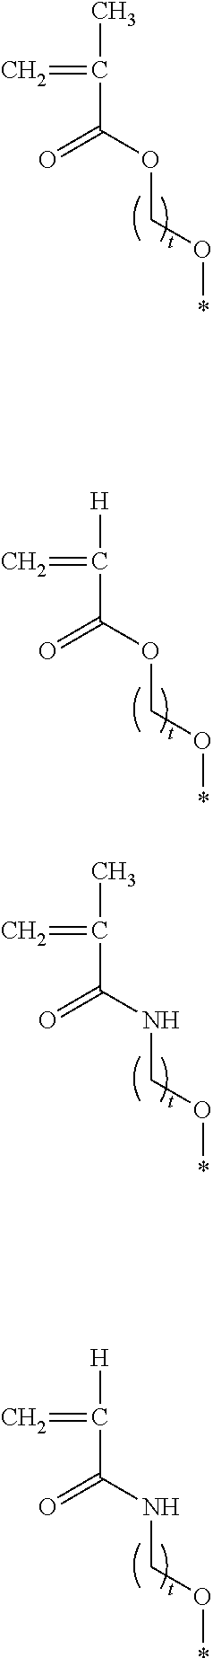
CC(=C)C(=O)OCO*.[H]C(=C)C(=O)OCO*.CC(=C)C(=O)NCO*.[H]C(=C)C(=O)NCO*
